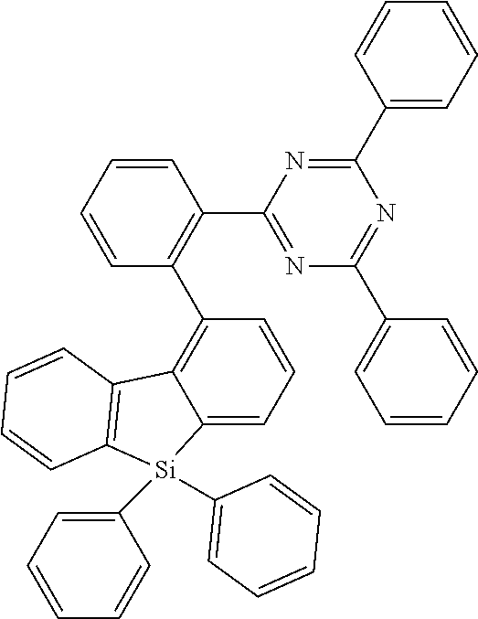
N1=C(C2=C(C3=C4C(=CC=C3)[Si](C3=CC=CC=C3)(C3=CC=CC=C3)C3=C4C=CC=C3)C=CC=C2)N=C(C2=CC=CC=C2)N=C1C1=CC=CC=C1
